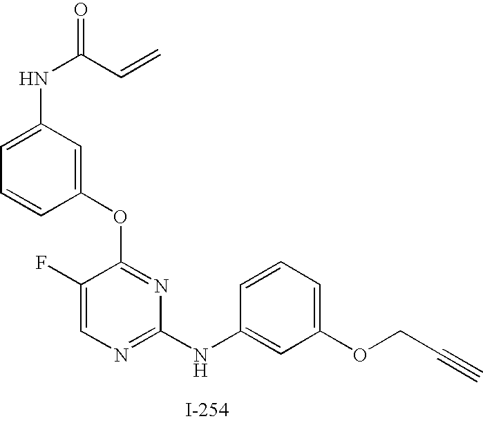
O(C1=NC(NC2=CC(OCC#C)=CC=C2)=NC=C1F)C1=CC(NC(=O)C=C)=CC=C1
